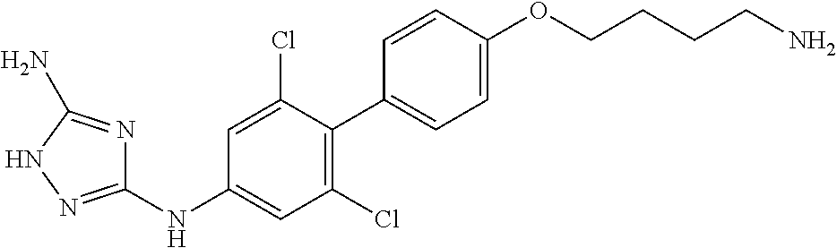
C1(NC2=CC(Cl)=C(C3=CC=C(OCCCCN)C=C3)C(Cl)=C2)=NNC(N)=N1
